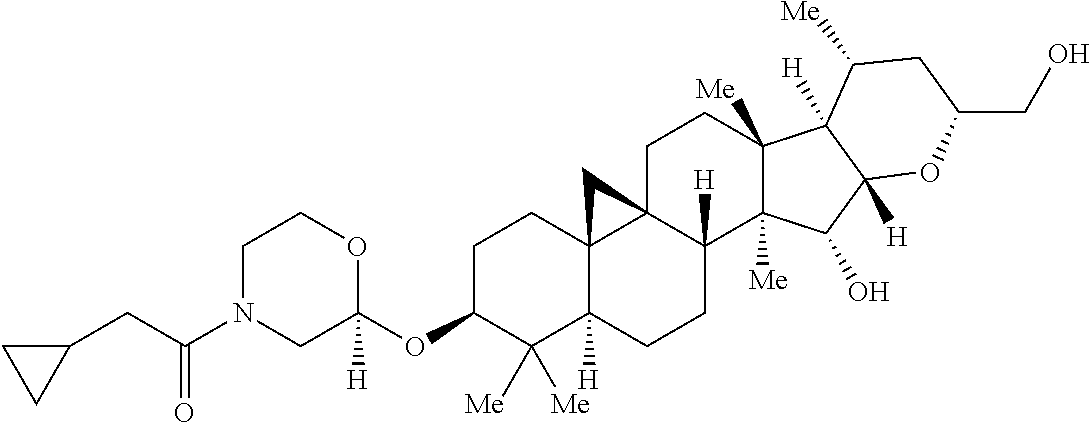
C1C(OC2([H])OCCN(C(CC3CC3)=O)C2)C([Me])([Me])C2([H])C3(C1)C1(C([H])(CC2)C2([Me])C([Me])(CC1)C1([H])C([H])(C2O)OC(CO)CC1[Me])C3
